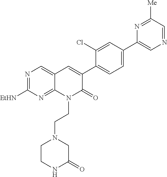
C12=NC([EtHN])=NC=C1C=C(C1=CC=C(C3=CN=CC([Me])=N3)C=C1Cl)C(=O)N2CCN1CCNC(=O)C1
